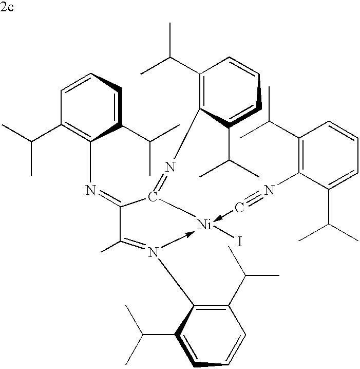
C1(=NC2=C(C(C)C)C=CC=C2C(C)C)C(C)=N(C2=C(C(C)C)C=CC=C2C(C)C)->[Ni](I)(-C#NC2=C(C(C)C)C=CC=C2C(C)C)C1=NC1=C(C(C)C)C=CC=C1C(C)C
